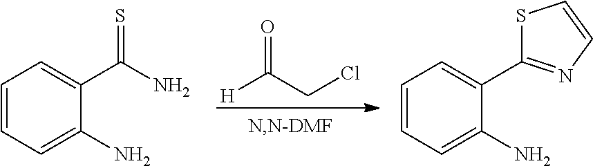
C1=CC=C(N)C(C(N)=S)=C1.C1=CC=C(N)C(C2=NC=CS2)=C1.[H]C(CCl)=O
